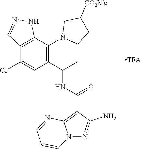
C12=C(C(N3CCC([CO2Me])C3)=C(C(NC(C3=C4N(N=C3N)C=CC=N4)=O)C)C=C1Cl)NN=C2
